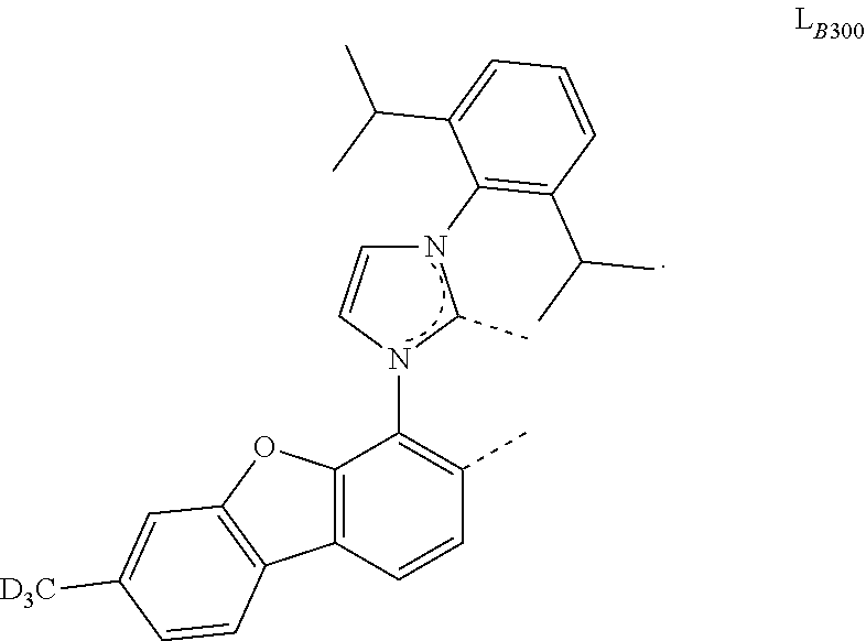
N1(C2=C(C(C)C)C=CC=C2C(C)C)C=CN(C2=C(C)C=CC3=C2OC2=C3C=CC([D3C])=C2)C1C
